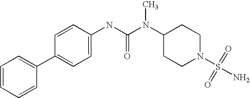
C1=CC=CC(C2=CC=C(NC(N(C3CCN(S(N)(=O)=O)CC3)C)=O)C=C2)=C1
